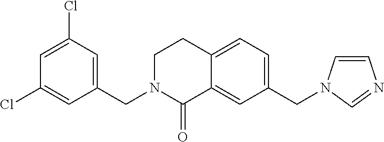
C1(CN2C=CN=C2)=CC=C2C(=C1)C(=O)N(CC1=CC(Cl)=CC(Cl)=C1)CC2
